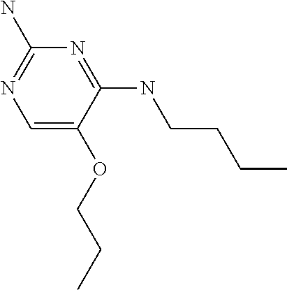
C(OC1=CN=C(N)N=C1NCCCC)CC
